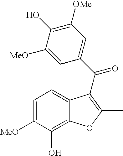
C1=C([MeO])C(O)=C([OMe])C=C1C(=O)C1=C(C)OC2=C(O)C([MeO])=CC=C21
